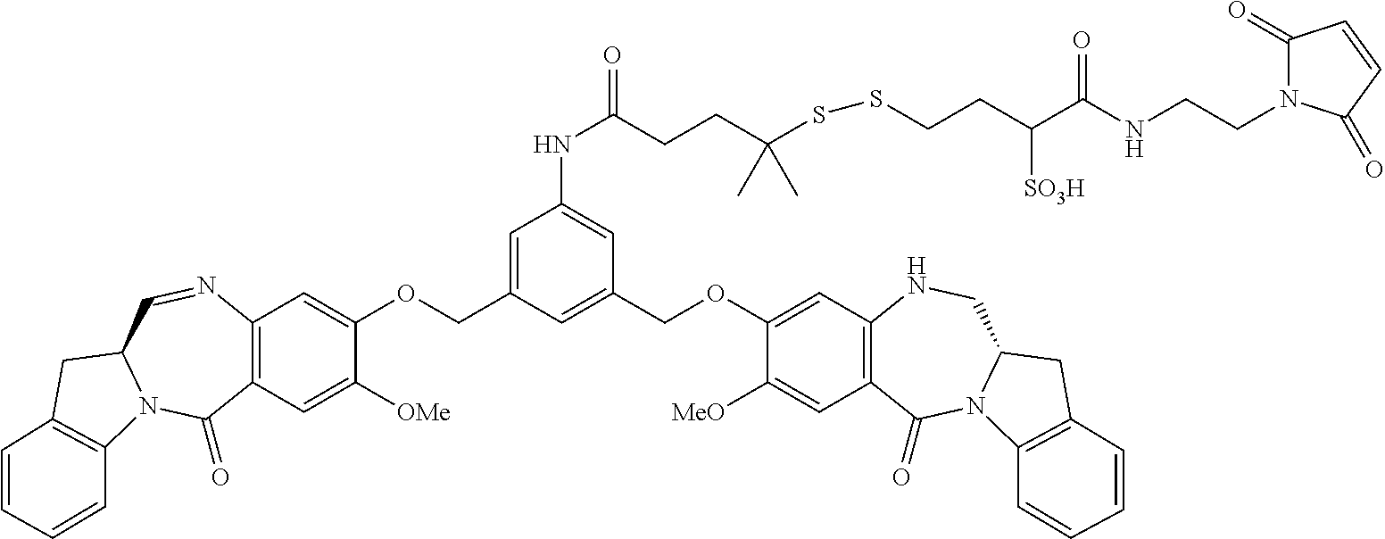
C1=C(COC2=CC3=C(C=C2[OMe])C(=O)N2C(C=N3)CC3=C2C=CC=C3)C=C(COC2=CC3=C(C=C2[MeO])C(=O)N2C(CN3)CC3=C2C=CC=C3)C=C1NC(CCC(SSCCC(C(NCCN1C(=O)C=CC1=O)=O)[SO3H])(C)C)=O
